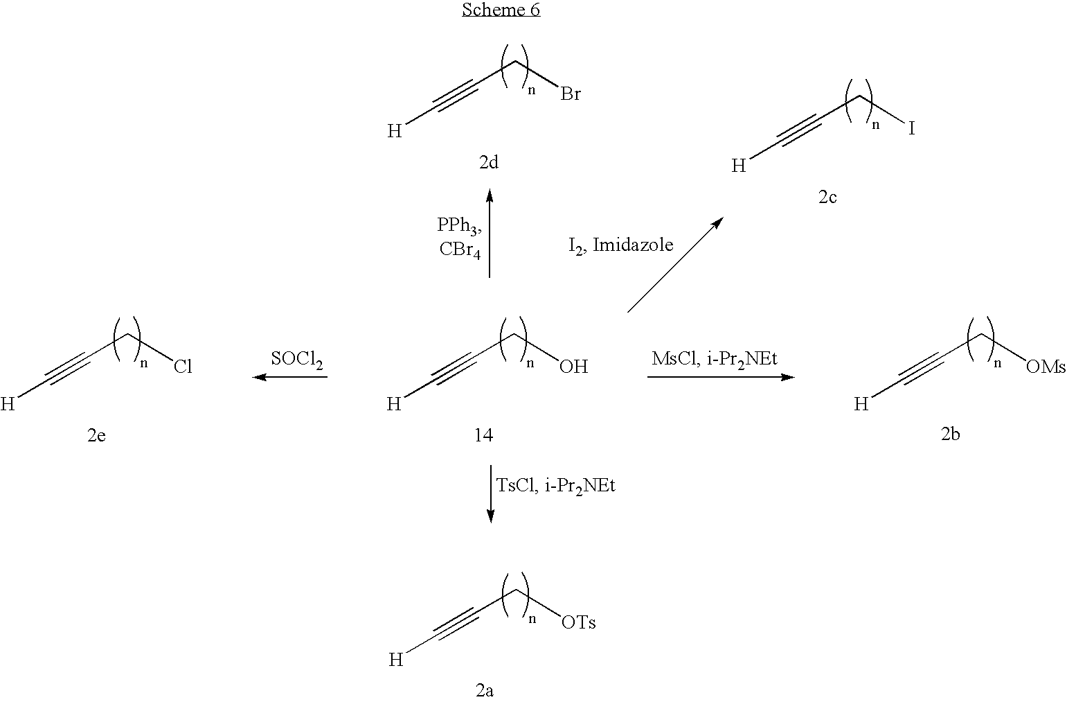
C(CBr)#C[H].C(CI)#C[H].C(C[OTs])#C[H].C(CCl)#C[H].[SOCl2].C(CO)#C[H].C(C[OMs])#C[H]
